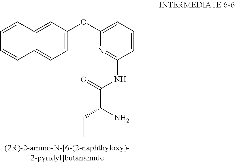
C1=CC2=CC(OC3=CC=CC(NC(=O)C(N)CC)=N3)=CC=C2C=C1
